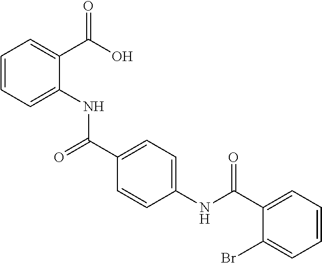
C1=CC=C(NC(C2=CC=C(NC(C3=CC=CC=C3Br)=O)C=C2)=O)C(C(O)=O)=C1
